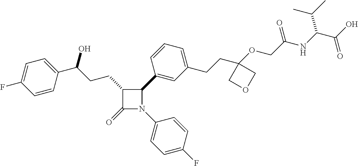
C1(=O)N(C2=CC=C(F)C=C2)C(C2=CC(CCC3(OCC(NC(C(O)=O)C(C)C)=O)COC3)=CC=C2)C1CCC(O)C1=CC=C(F)C=C1
